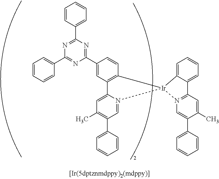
C1(C2=NC(C3=CC=CC=C3)=NC(C3=CC=CC=C3)=N2)=CC2=C(C=C1)[Ir]1(N3=CC(C4=CC=CC=C4)=C(C)C=C23)C2=CC=CC=C2C2=N1C=C(C1=CC=CC=C1)C(C)=C2
